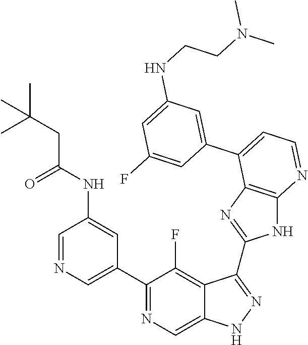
C1=NC=C(C2=NC=C3C(=C2F)C(C2=NC4=C(N2)N=CC=C4C2=CC(NCCN(C)C)=CC(F)=C2)=NN3)C=C1NC(CC(C)(C)C)=O
